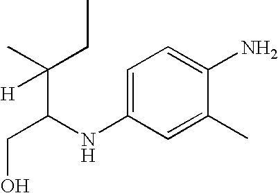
C(C(NC1=CC=C(N)C(C)=C1)C(CC)(C)[H])O
